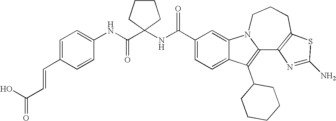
C1(C(NC2(C(NC3=CC=C(C=CC(=O)O)C=C3)=O)CCCC2)=O)=CC=C2C(=C1)N1C(=C2C2CCCCC2)C2=C(CCC1)SC(N)=N2
